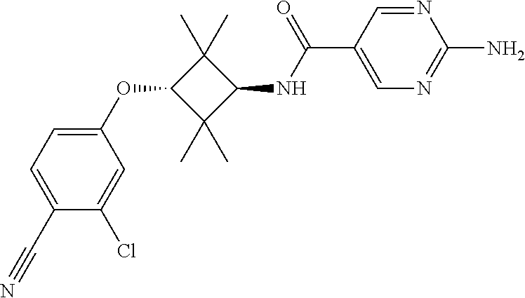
C1=C(C#N)C(Cl)=CC(OC2C(C)(C)C(NC(C3=CN=C(N)N=C3)=O)C2(C)C)=C1
